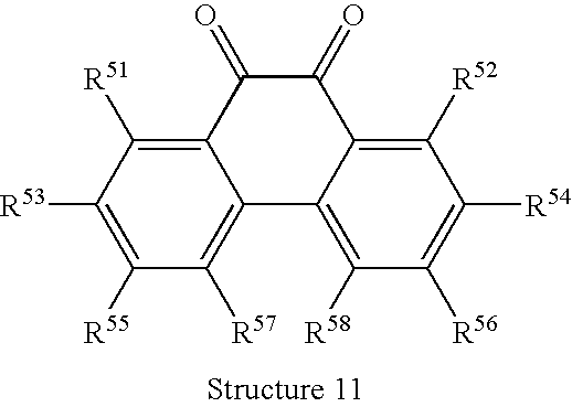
C12=C([R51])C([R53])=C([R55])C([R57])=C1C1=C([R58])C([R56])=C([R54])C([R52])=C1C(=O)C2=O
